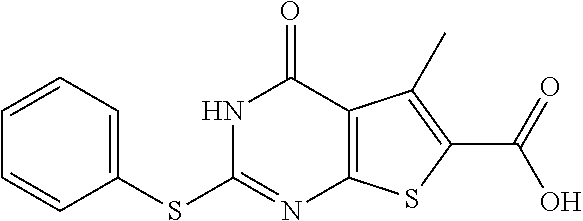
C1=CC=C(SC2=NC3=C(C(=O)N2)C(C)=C(C(=O)O)S3)C=C1
